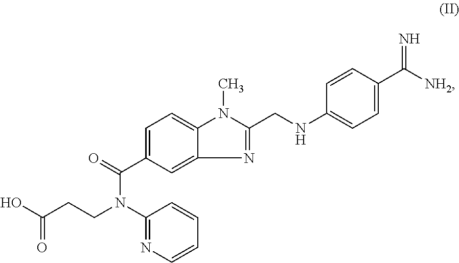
C(CCN(C(C1=CC=C2C(=C1)N=C(CNC1=CC=C(C(=N)[NH2])C=C1)N2C)=O)C1=NC=CC=C1)(O)=O
